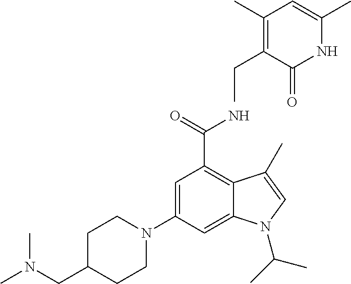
NC(=O)C1=C2C(=CC(N3CCC(CN(C)C)CC3)=C1)N(C(C)C)C=C2C.CCC1=C(C)C=C(C)NC1=O
